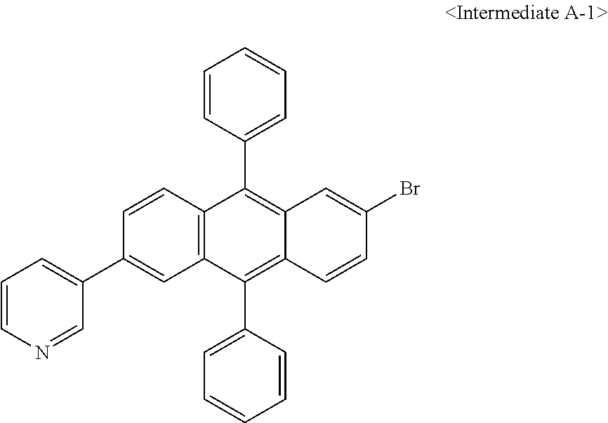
C1=CC(C2=CC=CN=C2)=CC2=C1C(C1=CC=CC=C1)=C1C(=C2C2=CC=CC=C2)C=CC(Br)=C1
